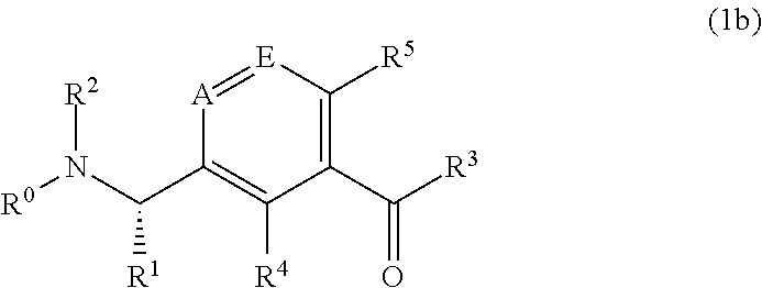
[A]1=[E]C([R5])=C(C([R3])=O)C([R4])=C1C(N([R2])[R0])[R1]
